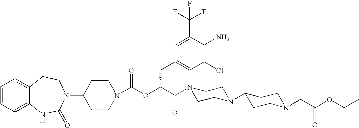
C1(N2C(=O)NC3=CC=CC=C3CC2)CCN(C(OC(C(=O)N2CCN(C3(C)CCN(CC(OCC)=O)CC3)CC2)CC2=CC(Cl)=C(N)C(C(F)(F)F)=C2)=O)CC1
